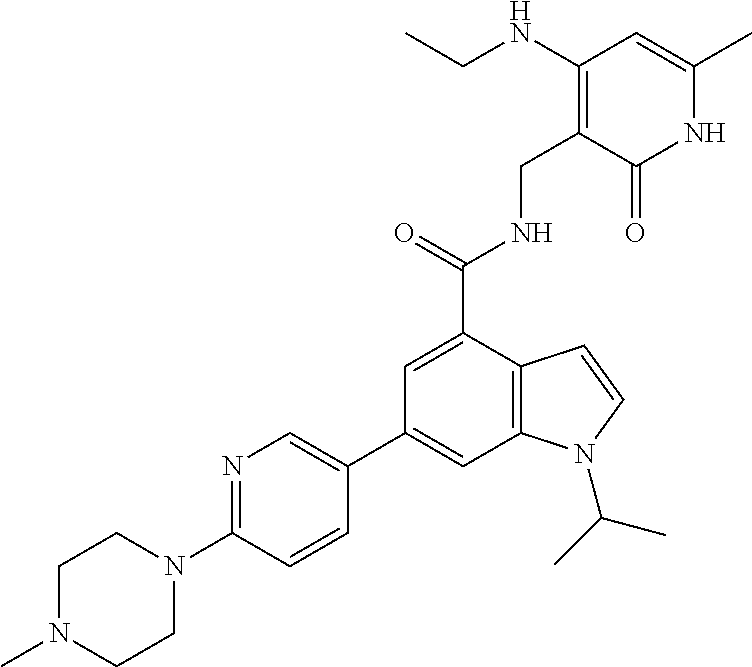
C(=O)(C1=CC(C2=CN=C(N3CCN(C)CC3)C=C2)=CC2=C1C=CN2C(C)C)NCC1=C(NCC)C=C(C)NC1=O
